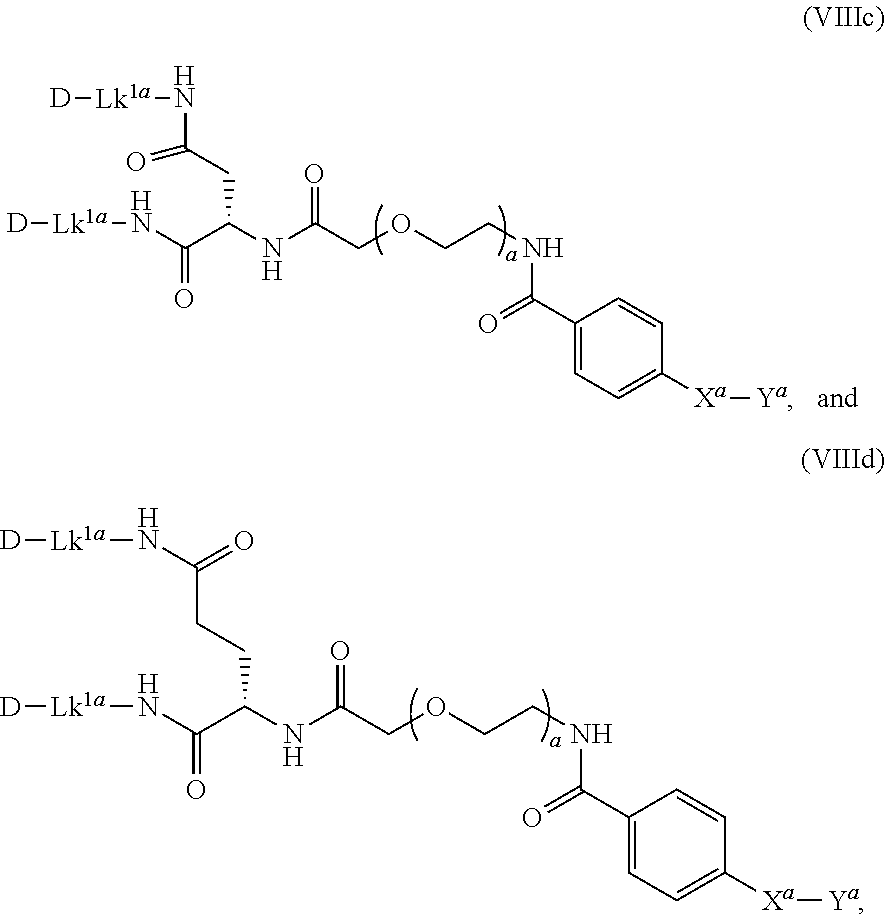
O=C(CC(C(N[Lk1a][D])=O)NC(COCCNC(C1=CC=C([Xa][Ya])C=C1)=O)=O)N[Lk1a][D].N(C(C(CCC(N[Lk1a][D])=O)NC(COCCNC(C1=CC=C([Xa][Ya])C=C1)=O)=O)=O)[Lk1a][D]
